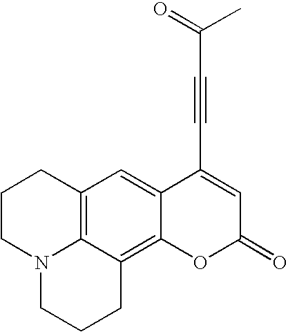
C12=CC3=C4C(=C1OC(=O)C=C2C#CC(C)=O)CCCN4CCC3
